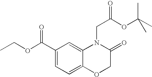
N1(CC(OC(C)(C)C)=O)C2=CC(C(OCC)=O)=CC=C2OCC1=O
